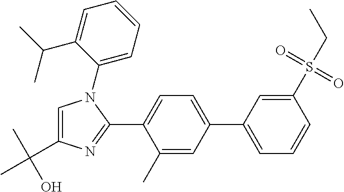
C1(C2=CC=CC(S(CC)(=O)=O)=C2)=CC=C(C2=NC(C(C)(O)C)=CN2C2=CC=CC=C2C(C)C)C(C)=C1
